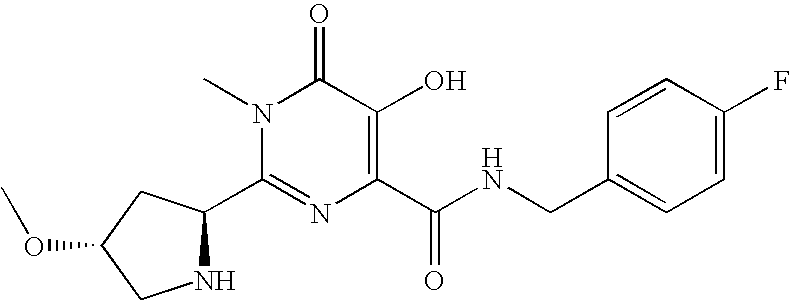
N1C(C2=NC(C(NCC3=CC=C(F)C=C3)=O)=C(O)C(=O)N2C)CC(OC)C1
